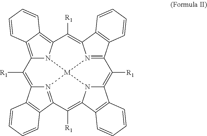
C12=C3C(=C4N1[M]15N6=C(C7=C(C6=C4[R1])C=CC=C7)C([R1])=C4N1C(=C([R1])C1=N5C(=C2[R1])C2=C1C=CC=C2)C1=C4C=CC=C1)C=CC=C3
